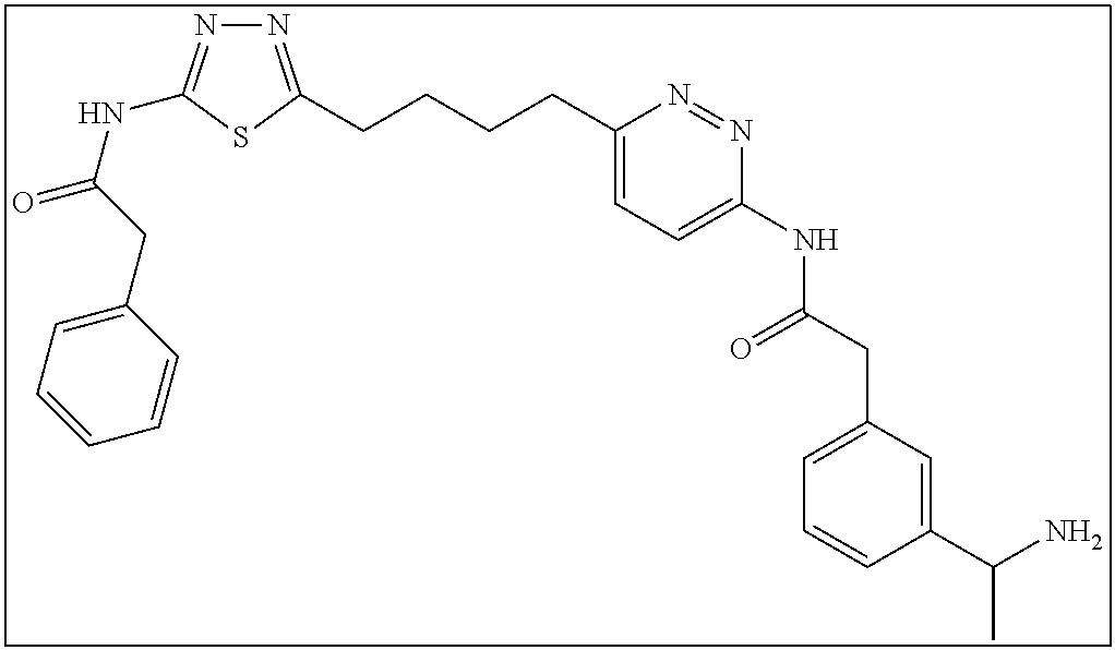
N1=C(CCCCC2=CC=C(NC(CC3=CC=CC(C(N)C)=C3)=O)N=N2)SC(NC(=O)CC2=CC=CC=C2)=N1
